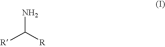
NC([R])[R]
